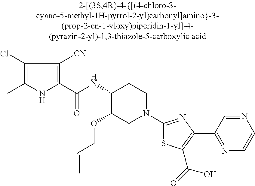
C1(NC(C2=C([CN])C(Cl)=C(C)N2)=O)C(OCC=C)CN(C2=NC(C3=NC=CN=C3)=C(C(=O)O)S2)CC1
